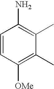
C1=CC([OMe])=C(C)C(C)=C1N
